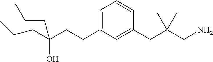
C1(CCC(O)(CCC)CCC)=CC=CC(CC(CN)(C)C)=C1
